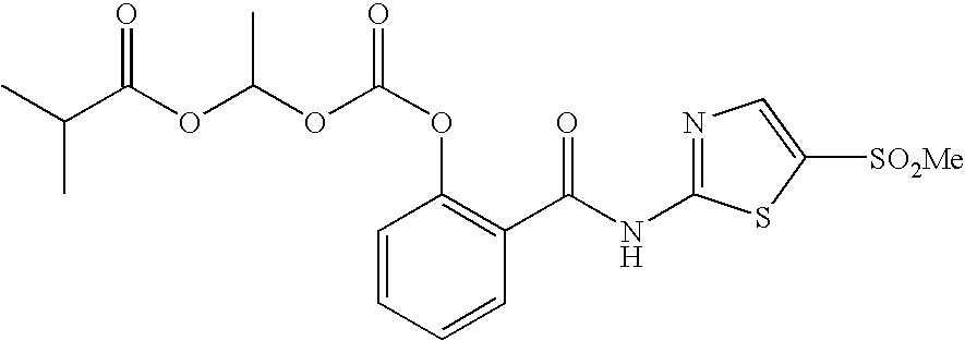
C1=CC=CC(C(NC2=NC=C([SO2Me])S2)=O)=C1OC(=O)OC(OC(C(C)C)=O)C
